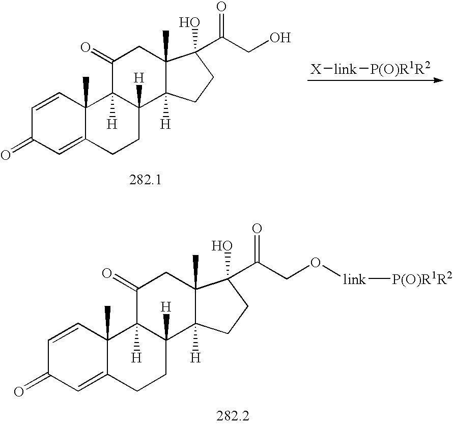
C1=CC2(C)C(=CC1=O)CCC1([H])C2([H])C(=O)CC2(C)C1([H])CCC2(O)C(=O)CO.[X][link][P(O)R1R2].C1=CC2(C)C(=CC1=O)CCC1([H])C2([H])C(=O)CC2(C)C1([H])CCC2(O)C(=O)CO[link][P(O)R1R2]
